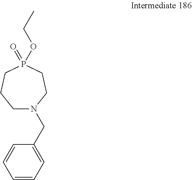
C1N(CC2=CC=CC=C2)CCP(OCC)(=O)CC1
